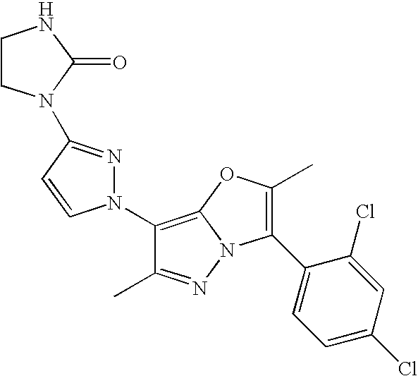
C1(N2N=C(N3CCNC3=O)C=C2)=C2N(N=C1C)C(C1=CC=C(Cl)C=C1Cl)=C(C)O2
